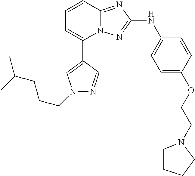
C1=CC2=NC(NC3=CC=C(OCCN4CCCC4)C=C3)=NN2C(C2=CN(CCCC(C)C)N=C2)=C1
